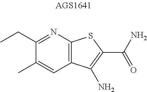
CCC1=NC2=C(C=C1C)C(N)=C(C(N)=O)S2
